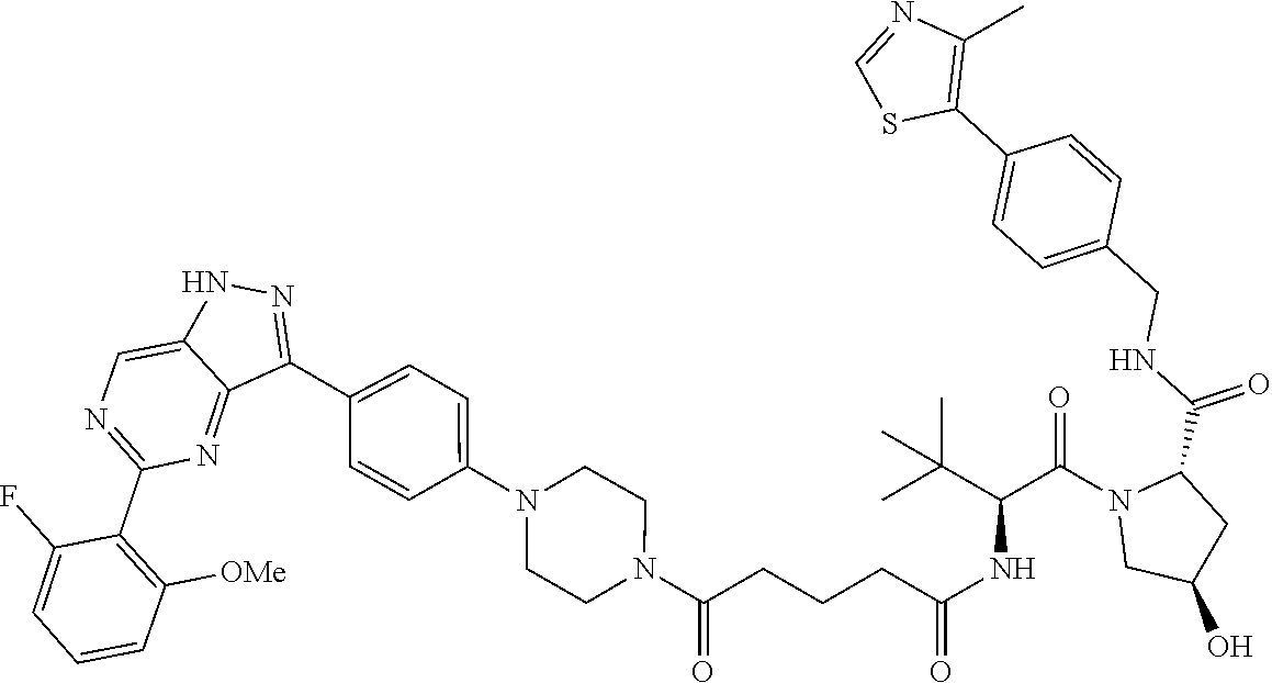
N1(C2=CC=C(C3=NNC4=CN=C(C5=C([OMe])C=CC=C5F)N=C43)C=C2)CCN(C(CCCC(NC(C(C)(C)C)C(N2C(C(NCC3=CC=C(C4=C(C)N=CS4)C=C3)=O)CC(O)C2)=O)=O)=O)CC1
